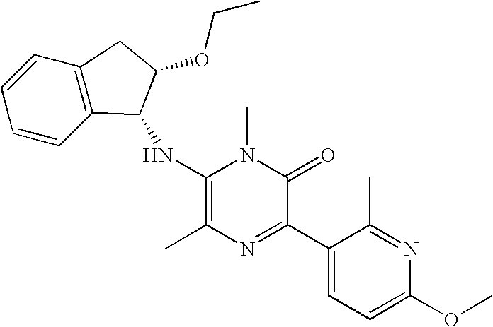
C1(NC2C3=C(C=CC=C3)CC2OCC)=C(C)N=C(C2=CC=C(OC)N=C2C)C(=O)N1C
